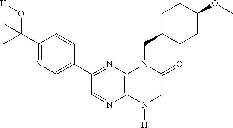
C12=C(N([H])CC(=O)N1CC1CCC(OC)CC1)N=CC(C1=CN=C(C(O[H])(C)C)C=C1)=N2
